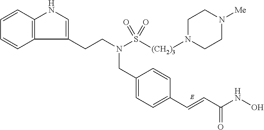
C1=C(CN(CCC2=CNC3=C2C=CC=C3)S([(CH2)3]N2CCN([Me])CC2)(=O)=O)C=CC(C=CC(NO)=O)=C1
